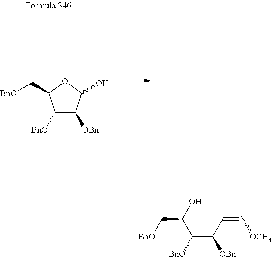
C1([BnO])C([OBn])C(O)OC1C[BnO].C(C(C=N[OCH3])[OBn])(C(O)C[BnO])[BnO]
